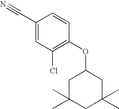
C1(C#N)=CC(Cl)=C(OC2CC(C)(C)CC(C)(C)C2)C=C1
